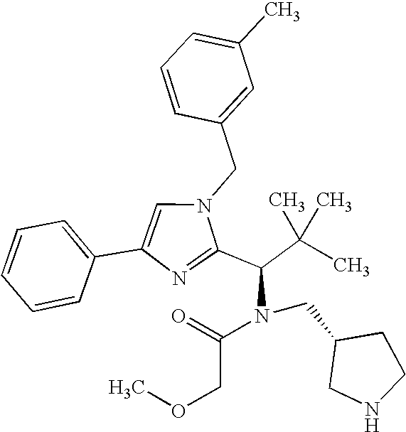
N1(CC2=CC(C)=CC=C2)C=C(C2=CC=CC=C2)N=C1C(C(C)(C)C)N(C(COC)=O)CC1CNCC1
